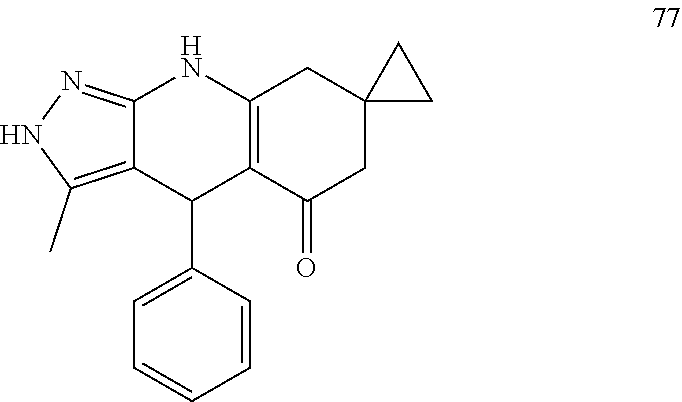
C12=C(C(=O)CC3(C1)CC3)C(C1=CC=CC=C1)C1=C(C)NN=C1N2
